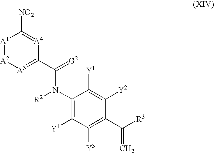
[A1]1=[A2][A3]=C(C(=[G2])N(C2=C([Y4])C([Y3])=C(C([R3])=C)C([Y2])=C2[Y1])[R2])[A4]=C1[NO2]
